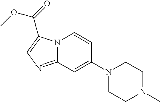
C(OC)(=O)C1=CN=C2N1C=CC(N1CCN(C)CC1)=C2
